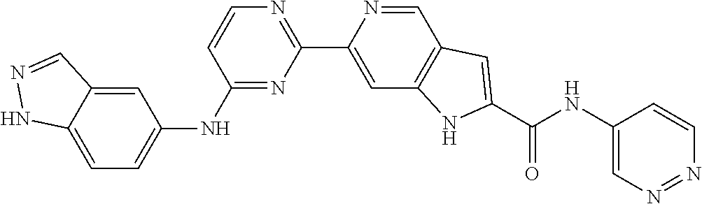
C1=C2C(=CC(NC3=NC(C4=CC5=C(C=N4)C=C(C(NC4=CN=NC=C4)=O)N5)=NC=C3)=C1)C=NN2
